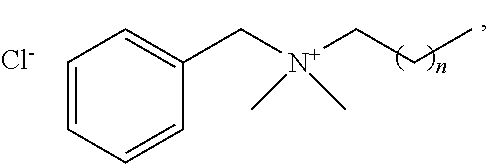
C1=CC=CC(C[N+](CCC)(C)C)=C1.[Cl-]
